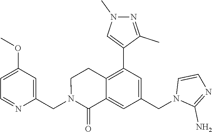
C1=NC(CN2C(=O)C3=CC(CN4C(N)=NC=C4)=CC(C4=CN(C)N=C4C)=C3CC2)=CC(OC)=C1
